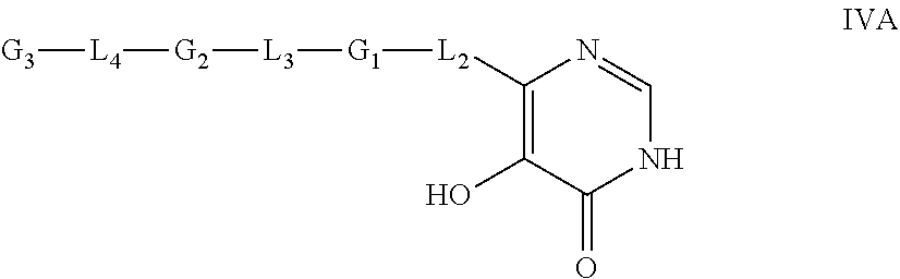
N1C=NC([L2][G1][L3][G2][L4][G3])=C(O)C1=O
